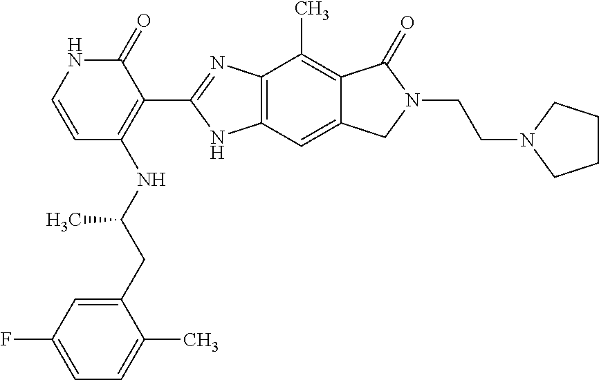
C12=C(C=C3C(=C1C)C(=O)N(CCN1CCCC1)C3)NC(C1=C(NC(CC3=CC(F)=CC=C3C)C)C=CNC1=O)=N2
